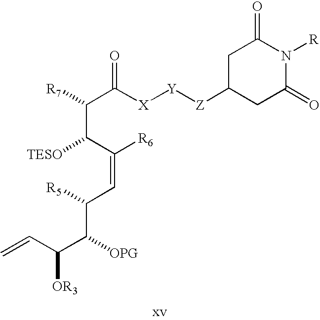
C(C(C([R6])=CC(C([OPG])C(C=C)[OR3])[R5])[TESO])(C([X][Y][Z]C1CC(=O)N([R])C(=O)C1)=O)[R7]
